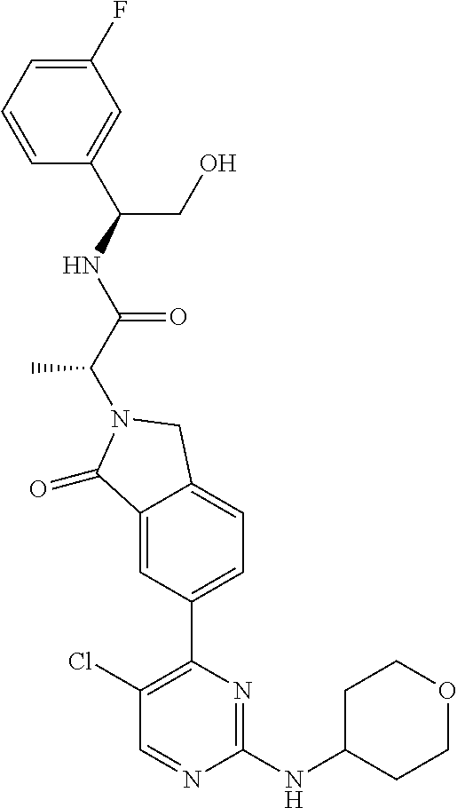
C1(=O)C2=CC(C3=C(Cl)C=NC(NC4CCOCC4)=N3)=CC=C2CN1C(C(NC(C1=CC(F)=CC=C1)CO)=O)C
